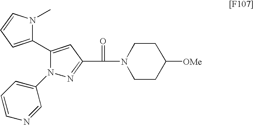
N1=C(C(=O)N2CCC([OMe])CC2)C=C(C2=CC=CN2C)N1C1=CC=CN=C1
